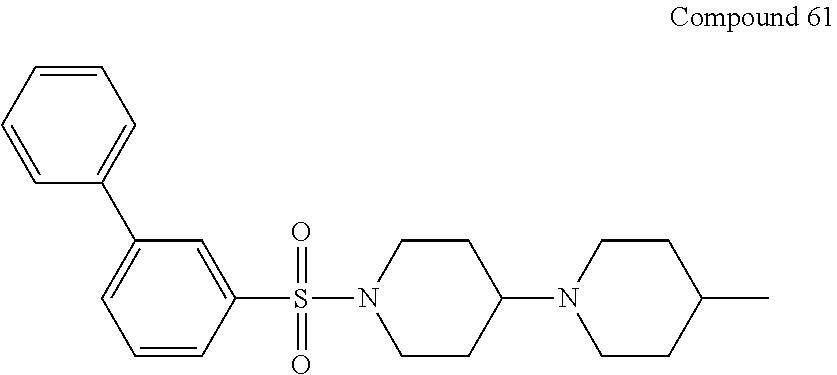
C1=C(C2=CC=CC=C2)C=C(S(=O)(N2CCC(N3CCC(C)CC3)CC2)=O)C=C1
